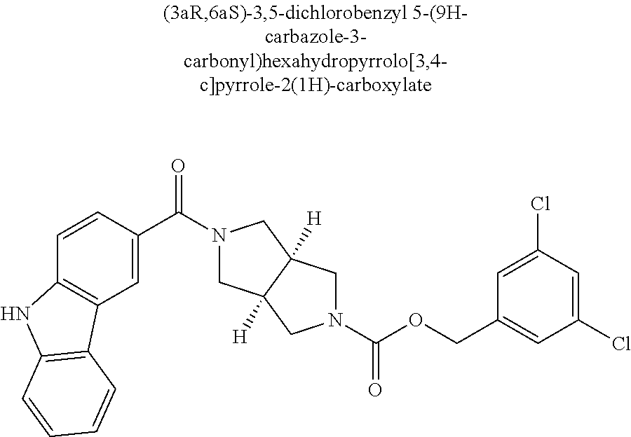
C1(C(=O)N2CC3([H])C([H])(C2)CN(C(=O)OCC2=CC(Cl)=CC(Cl)=C2)C3)=CC2=C(C=C1)NC1=C2C=CC=C1
